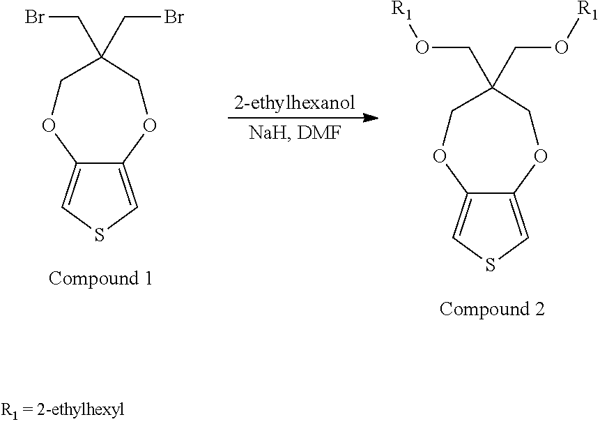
C12=CSC=C1OCC(CO[R1])(CO[R1])CO2.C12=CSC=C1OCC(CBr)(CBr)CO2
